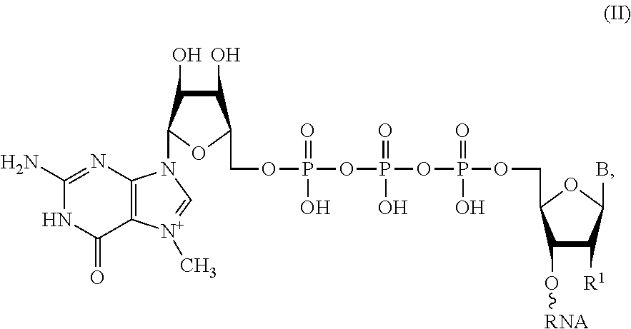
C1(N)=NC2=C(C(=O)N1)[N+](C)=CN2C1C(O)C(O)C(COP(OP(=O)(O)OP(OCC2C(O[RNA])C([R1])C(B)O2)(=O)O)(=O)O)O1
